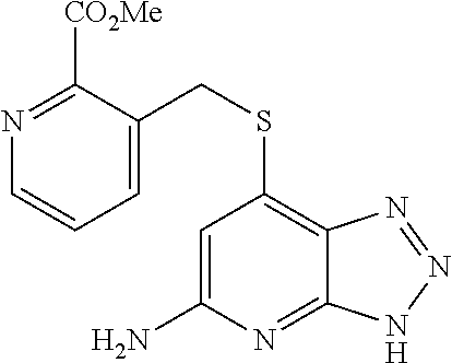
N1=C([CO2Me])C(CSC2=C3C(=NC(N)=C2)NN=N3)=CC=C1
